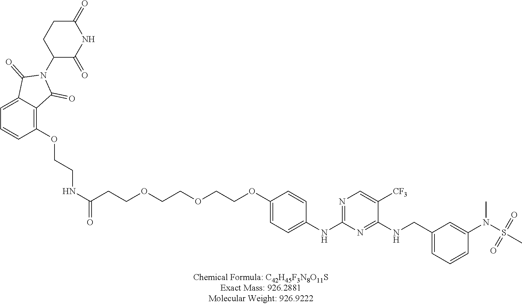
C1(NC2=NC=C([CF3])C(NCC3=CC=CC(N(S(C)(=O)=O)C)=C3)=N2)=CC=C(OCCOCCOCCC(NCCOC2=C3C(=CC=C2)C(=O)N(C2C(=O)NC(=O)CC2)C3=O)=O)C=C1
